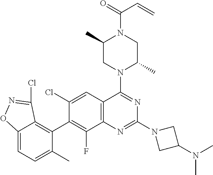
C12=C(C=C(Cl)C(C3=C4C(=CC=C3C)ON=C4Cl)=C1F)C(N1C(C)CN(C(=O)C=C)C(C)C1)=NC(N1CC(N(C)C)C1)=N2
